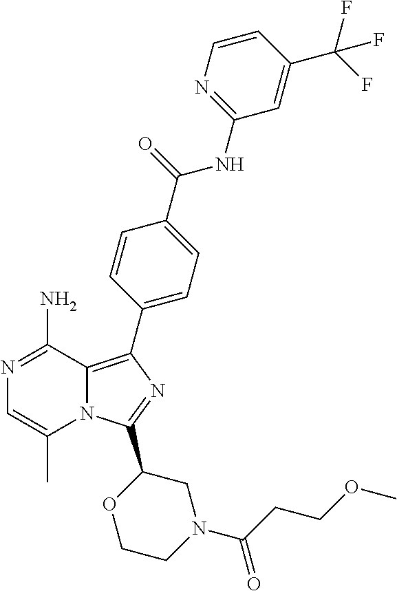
N1=C(N)C2=C(C3=CC=C(C(=O)NC4=NC=CC(C(F)(F)F)=C4)C=C3)N=C(C3OCCN(C(=O)CCOC)C3)N2C(C)=C1
